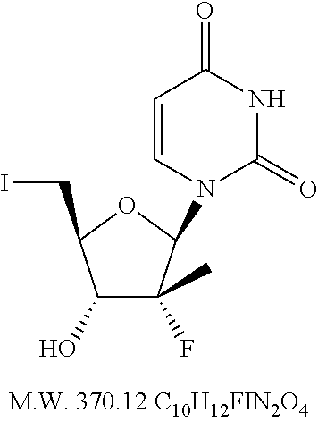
C1=CN(C2C(F)(C)C(O)C(CI)O2)C(=O)NC1=O
